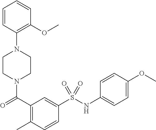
C1CN(C(=O)C2=C(C)C=CC(S(NC3=CC=C(OC)C=C3)(=O)=O)=C2)CCN1C1=C(OC)C=CC=C1
